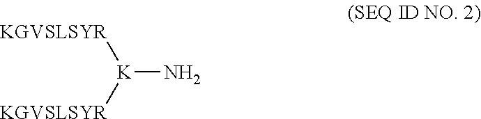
[KGVSLSYR][K]([KGVSLSYR])N
